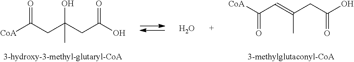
[CoA]C(C=C(CC(O)=O)C)=O.[CoA]C(CC(CC(O)=O)(O)C)=O.O
